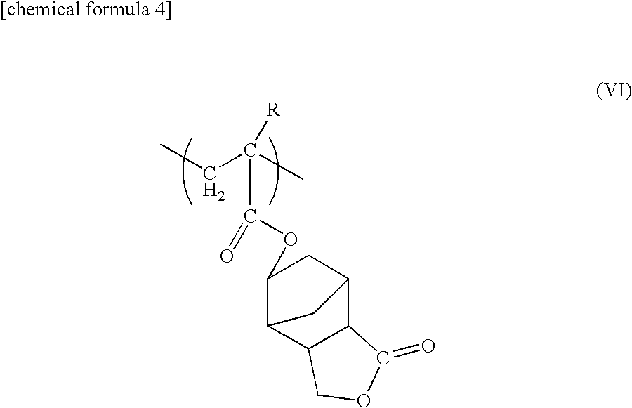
C12C3C(C(CC1OC(=O)C(C)(CC)[R])C2)C(=O)OC3
